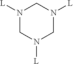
N1([L])CN([L])CN([L])C1
